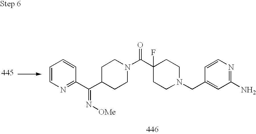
C1(C(N2CCC(C(C3=NC=CC=C3)=N[OMe])CC2)=O)(F)CCN(CC2=CC(N)=NC=C2)CC1
